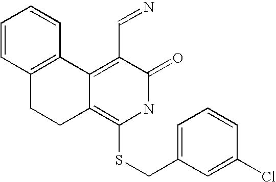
C1=CC2=C(C=C1)C1=C(C=N)C(=O)NC(SCC3=CC=CC(Cl)=C3)=C1CC2
